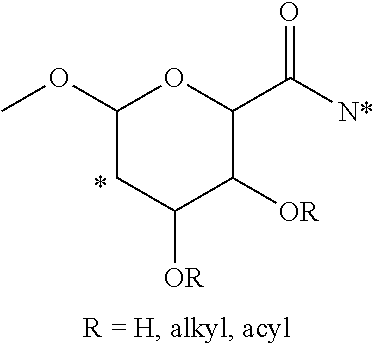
C1(OC)CC([OR])C([OR])C(C(=O)[N*])O1
